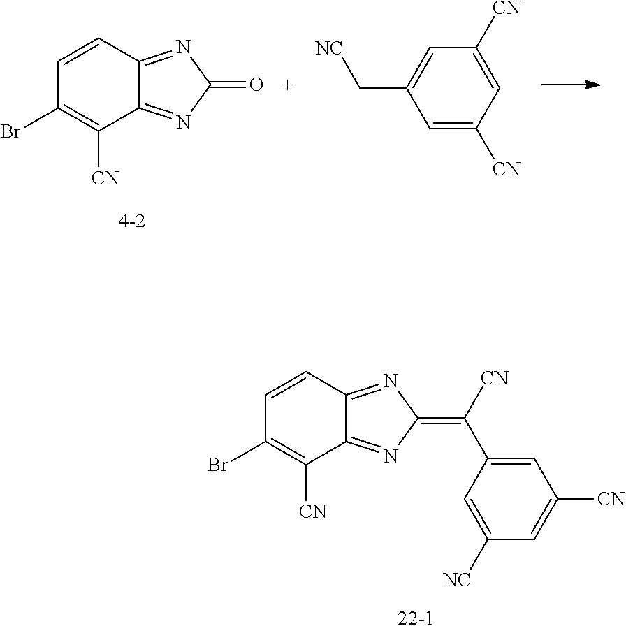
C1=CC2=NC(=O)N=C2C([CN])=C1Br.C1=C([CN])C=C([CN])C=C1C[NC].C1=CC2=NC(=C([CN])C3=CC([CN])=CC([NC])=C3)N=C2C([CN])=C1Br
